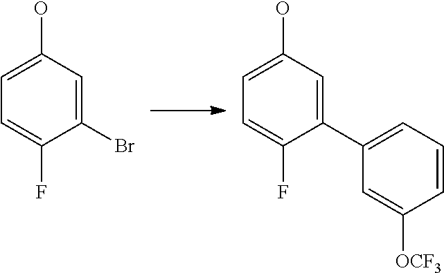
C1=C(O)C=C(Br)C(F)=C1.C1=C(O)C=C(C2=CC=CC([OCF3])=C2)C(F)=C1
